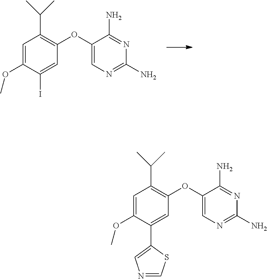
N1=C(N)C(OC2=C(C(C)C)C=C(OC)C(I)=C2)=CN=C1N.N1=C(N)C(OC2=C(C(C)C)C=C(OC)C(C3=CN=CS3)=C2)=CN=C1N
